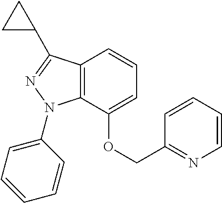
C1=C(OCC2=NC=CC=C2)C2=C(C=C1)C(C1CC1)=NN2C1=CC=CC=C1
